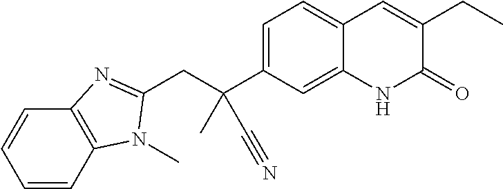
C(C1=CC=C2C(=C1)NC(=O)C(CC)=C2)(CC1=NC2=C(C=CC=C2)N1C)(C)C#N
